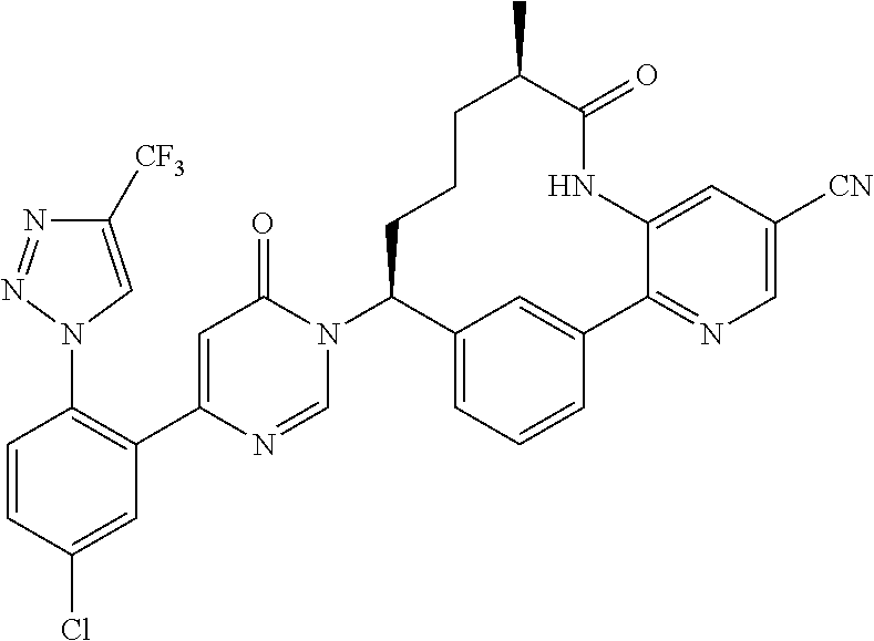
C1=CC(Cl)=CC(C2=CC(=O)N(C3C4=CC=CC(=C4)C4=NC=C([CN])C=C4NC(=O)C(C)CCC3)C=N2)=C1N1C=C([CF3])N=N1
